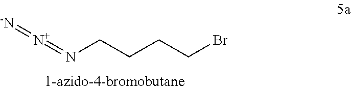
[N+](=NCCCCBr)=[-N]
